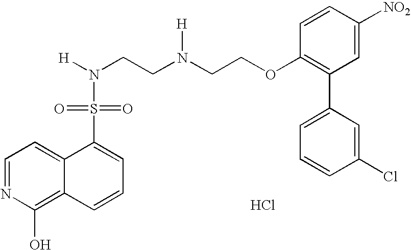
N(CCN(CCOC1=C(C2=CC=CC(Cl)=C2)C=C([NO2])C=C1)[H])([H])S(=O)(=O)C1=CC=CC2=C(O)N=CC=C12.Cl
